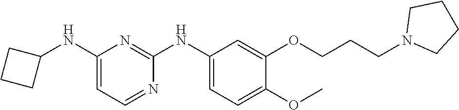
C1(NC2CCC2)=CC=NC(NC2=CC=C(OC)C(OCCCN3CCCC3)=C2)=N1
